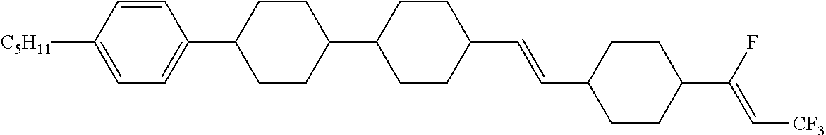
C1=C([C5H11])C=CC(C2CCC(C3CCC(C=CC4CCC(C(F)=C[CF3])CC4)CC3)CC2)=C1
